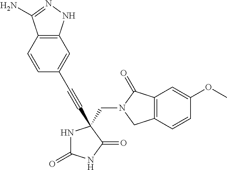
N1C(=O)NC(=O)C1(C#CC1=CC2=C(C=C1)C(N)=NN2)CN1C(=O)C2=C(C=CC(OC)=C2)C1
